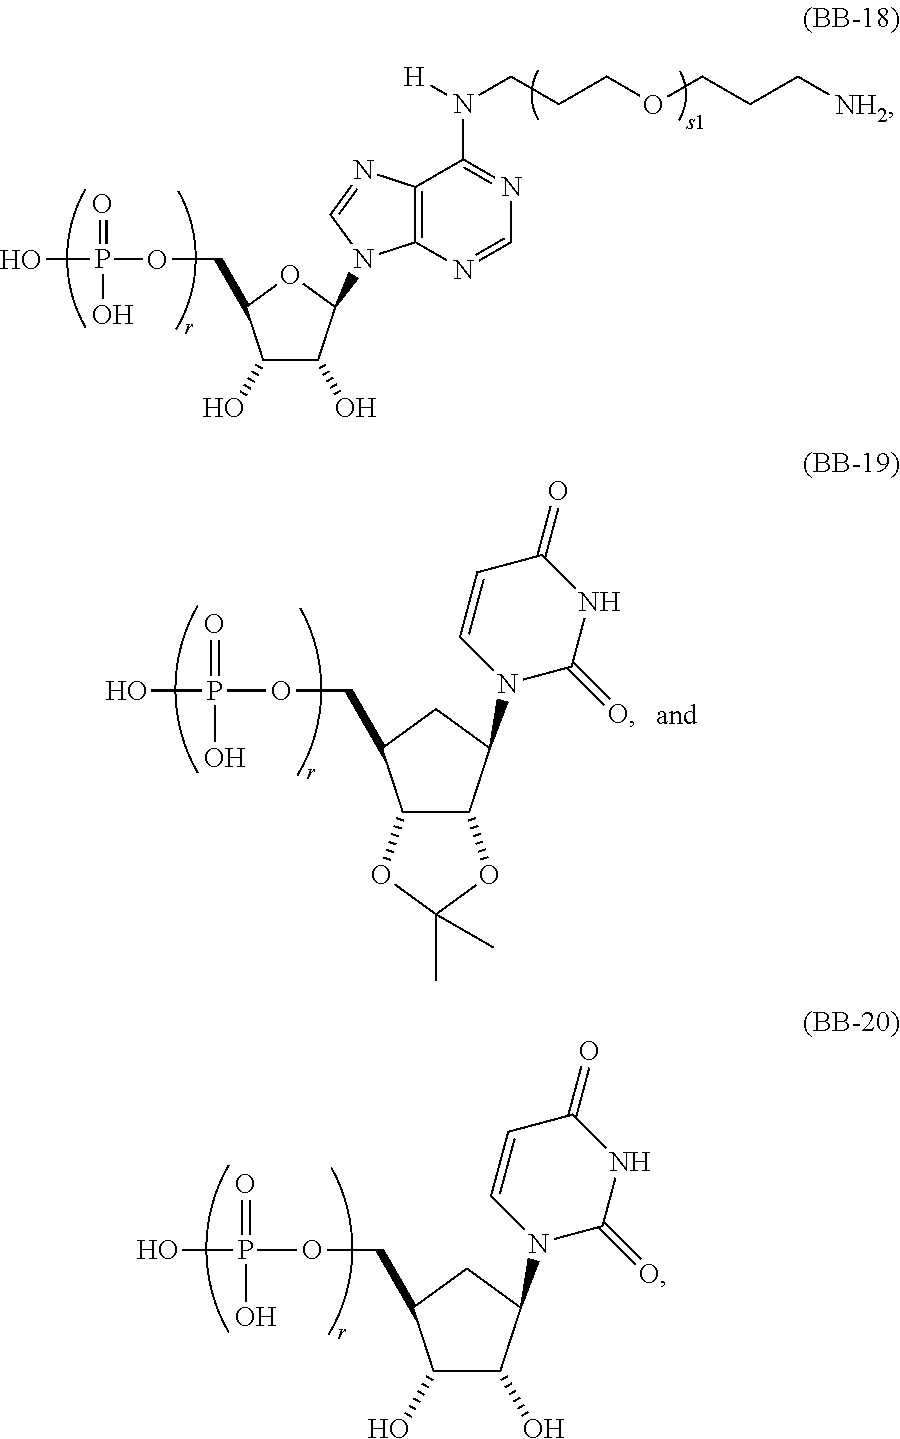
OP(OCC1C(O)C(O)C(N2C3=C(C(N([H])CCCOCCC[NH2])=NC=N3)N=C2)O1)(=O)O.OP(OCC1C(O)C(O)C(N2C(=O)NC(=O)C=C2)C1)(=O)O.OP(OCC1C2C(C(N3C(=O)NC(=O)C=C3)C1)OC(C)(C)O2)(=O)O
